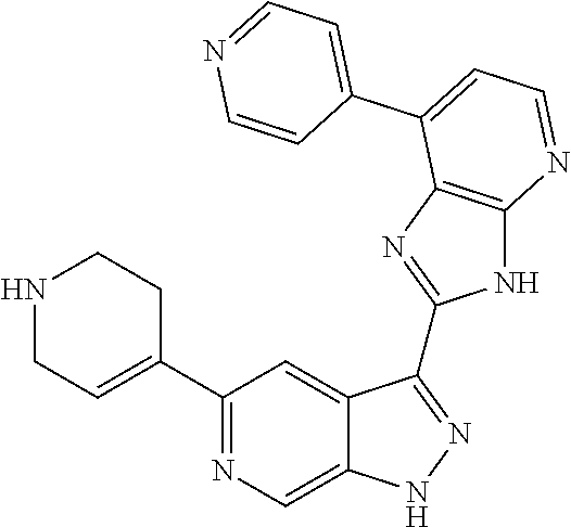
C1(C2=NC=C3C(=C2)C(C2=NC4=C(N2)N=CC=C4C2=CC=NC=C2)=NN3)=CCNCC1
